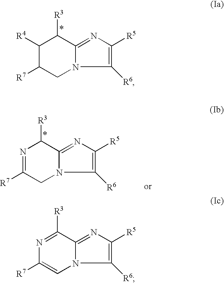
C1([R4])C([R7])CN2C(=NC([R5])=C2[R6])C1[R3].N1=C([R7])CN2C(=NC([R5])=C2[R6])C1[R3].N1=C([R3])C2=NC([R5])=C([R6])N2C=C1[R7]
